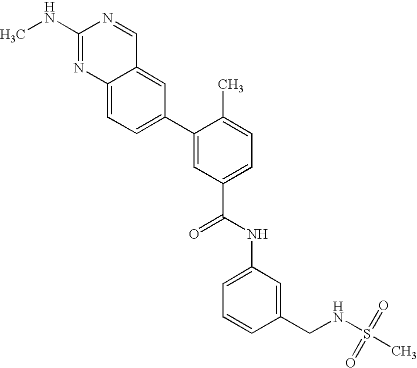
C1(NC)=NC2=CC=C(C3=CC(C(NC4=CC=CC(CNS(C)(=O)=O)=C4)=O)=CC=C3C)C=C2C=N1
